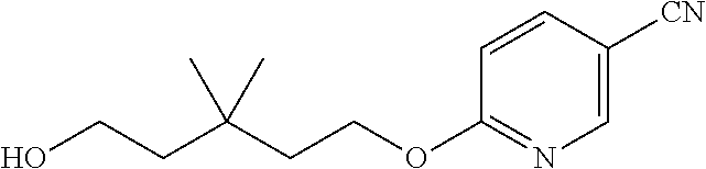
OCCC(CCOC1=NC=C([CN])C=C1)(C)C
